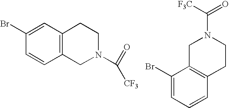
C1(Br)=CC2=C(C=C1)CN(C(=O)[CF3])CC2.C1C2=C(CCN1C(=O)[F3C])C=CC=C2Br
